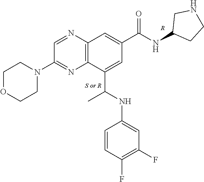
C1OCCN(C2=NC3=C(N=C2)C=C(C(NC2CCNC2)=O)C=C3C(NC2=CC(F)=C(F)C=C2)C)C1.[S or R].[R]
